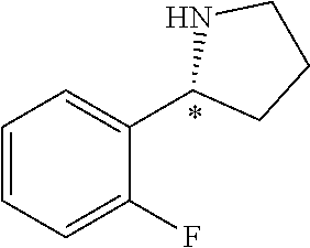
C1=CC=C(F)C(C2CCCN2)=C1
